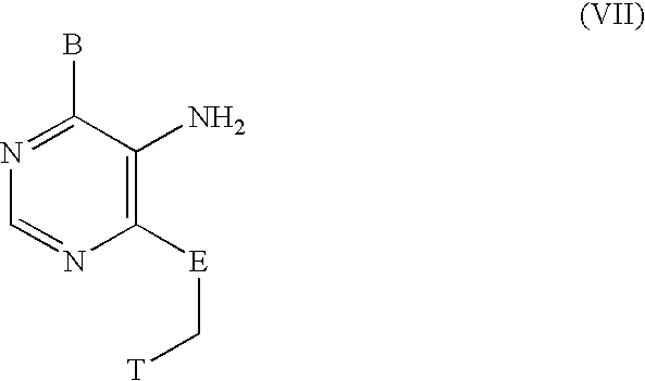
C1([E]C[T])=C(N)C(B)=NC=N1
